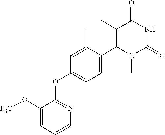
C1(C)=C(C2=CC=C(OC3=NC=CC=C3O[F3C])C=C2C)N(C)C(=O)NC1=O
